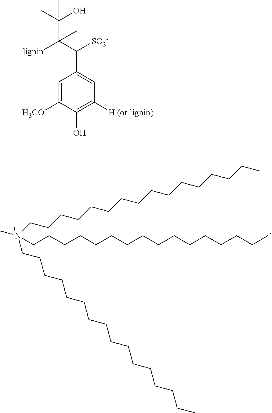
CN(CCCCCCCCCCCCCCCC)(CCCCCCCCCCCCCCCC)CCCCCCCCCCCCCCCC.C1=C([H3CO])C(O)=C([H (or lignin)])C=C1C([SO3-])C(C(O)(C)C)([lignin])C
